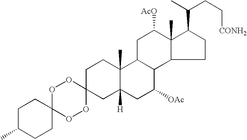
O1C2(OOC3(O1)CC1([H])C(C)(CC3)C3C(C([OAc])C1)C1C(C)(C([AcO])C3)C(C(C)CC[CONH2])CC1)CCC(C)CC2
